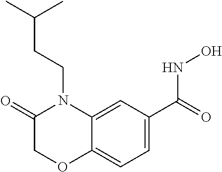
C1=C(C(=O)NO)C=C2C(=C1)OCC(=O)N2CCC(C)C
